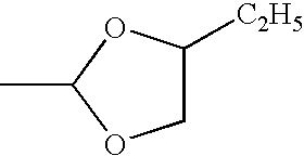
CC1OCC([C2H5])O1
